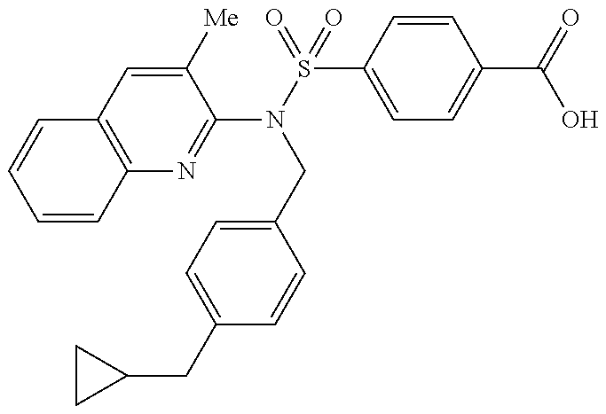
C12=C(N=C(N(S(=O)(C3=CC=C(C(=O)O)C=C3)=O)CC3=CC=C(CC4CC4)C=C3)C([Me])=C1)C=CC=C2
